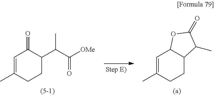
C1=C(C)CCC2C1OC(=O)C2C.C1=C(C)CCC(C(C([OMe])=O)C)C1=O
